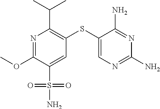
N1=C(OC)C(S(N)(=O)=O)=CC(SC2=CN=C(N)N=C2N)=C1C(C)C
